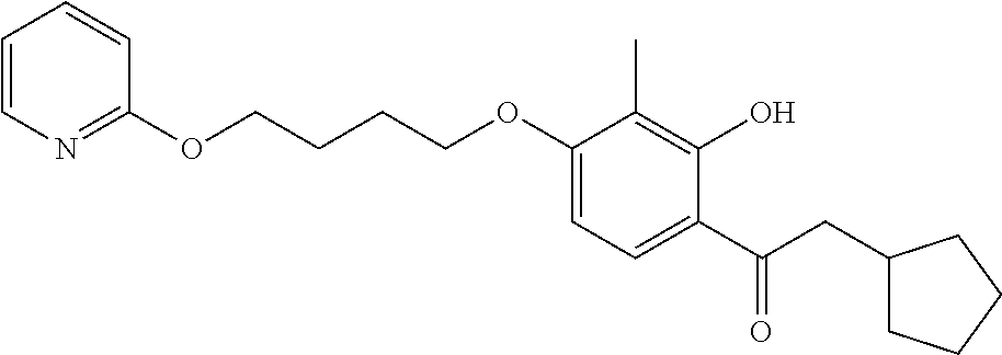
C1=CN=C(OCCCCOC2=CC=C(C(CC3CCCC3)=O)C(O)=C2C)C=C1
